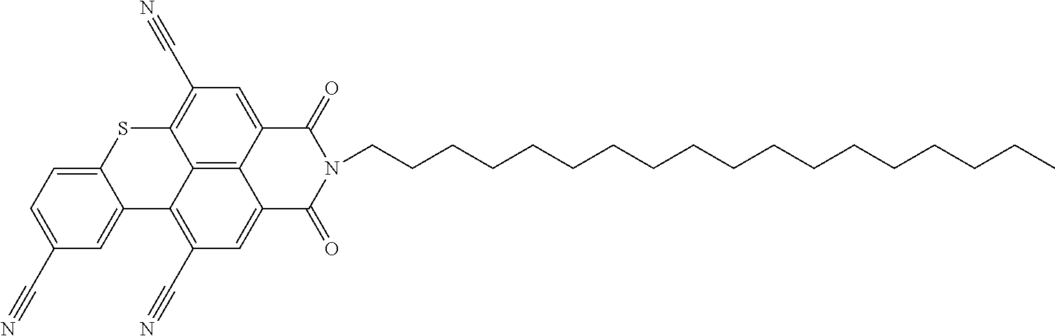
C12=C3C4=C(C#N)C=C1C(=O)N(CCCCCCCCCCCCCCCCCC)C(=O)C2=CC(C#N)=C3SC1=CC=C(C#N)C=C41
